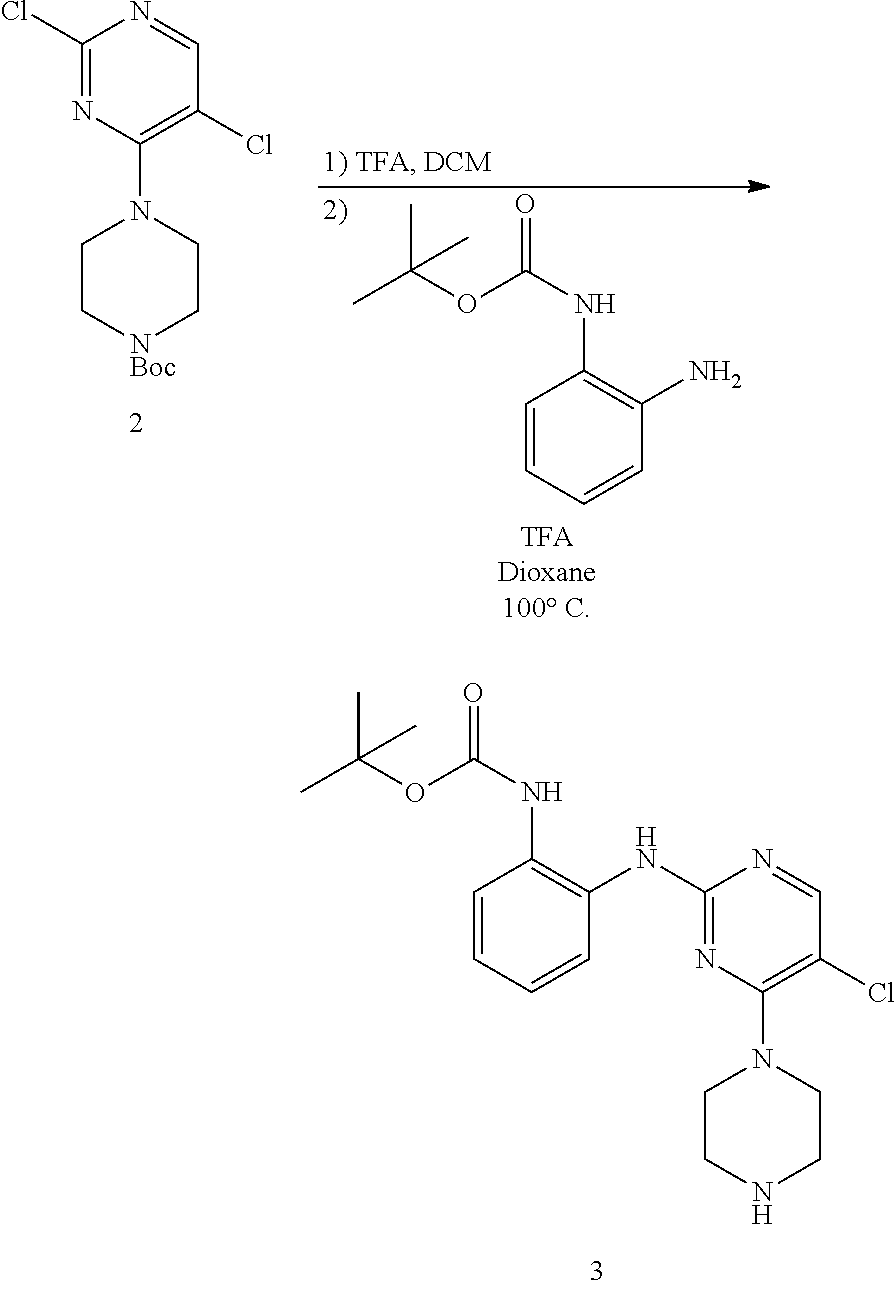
C1(Cl)=NC(N2CC[NBoc]CC2)=C(Cl)C=N1.C1=CC=CC(N)=C1NC(=O)OC(C)(C)C.CC(OC(NC1=C(NC2=NC(N3CCNCC3)=C(Cl)C=N2)C=CC=C1)=O)(C)C
